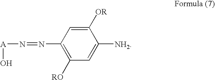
C1([OR])=CC(N=N[A]O)=C([RO])C=C1[NH2]
